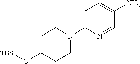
C1N(C2=CC=C(N)C=N2)CCC(O[TBS])C1
